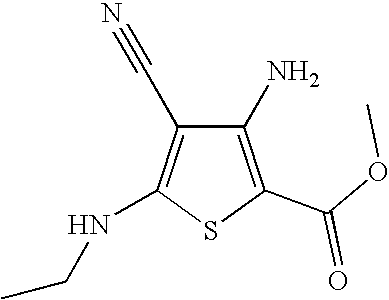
C1(N)=C(C(OC)=O)SC(NCC)=C1C#N
